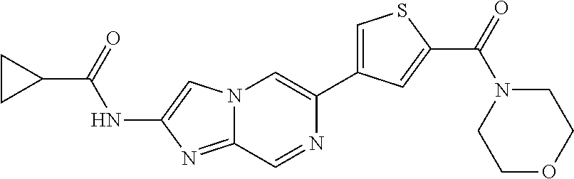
N12C(=NC(NC(C3CC3)=O)=C1)C=NC(C1=CSC(C(=O)N3CCOCC3)=C1)=C2
